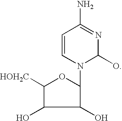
C1(O)C(N2C(O)N=C(N)C=C2)OC([HOH2C])C1O
